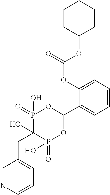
C1=CC=C(OC(=O)OC2CCCCC2)C(C2OP(=O)(O)C(O)(CC3=CC=CN=C3)P(=O)(O)O2)=C1
